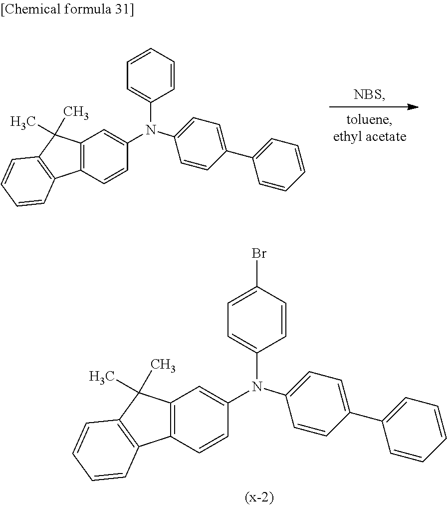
C12=C(C=CC(N(C3=CC=C(C4=CC=CC=C4)C=C3)C3=CC=CC=C3)=C1)C1=C(C2(C)C)C=CC=C1.C12=C(C=CC(N(C3=CC=C(C4=CC=CC=C4)C=C3)C3=CC=C(Br)C=C3)=C1)C1=C(C2(C)C)C=CC=C1
